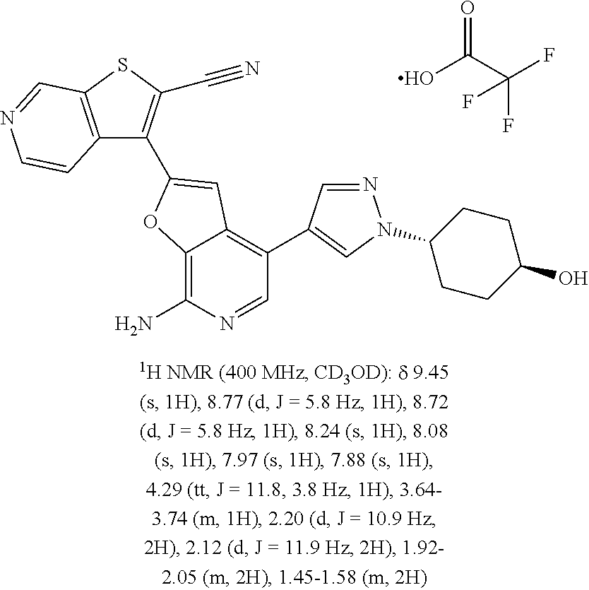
OC(=O)C(F)(F)F.C12=C(N)N=CC(C3=CN(C4CCC(O)CC4)N=C3)=C1C=C(C1=C(C#N)SC3=C1C=CN=C3)O2
